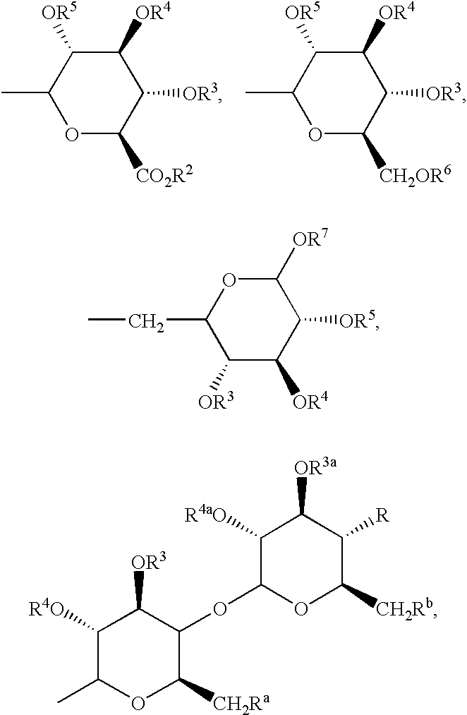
C1(CC)C([OR3])C([OR4])C([OR5])C([OR7])O1.C1(C)OC([CO2R2])C([OR3])C([OR4])C1[OR5].C1(C)OC([CH2OR6])C([OR3])C([OR4])C1[OR5].C1([R4aO])C(OC2C([OR3])C([R4O])C(C)OC2[CH2Ra])OC([CH2Rb])C([R])C1[OR3a]
